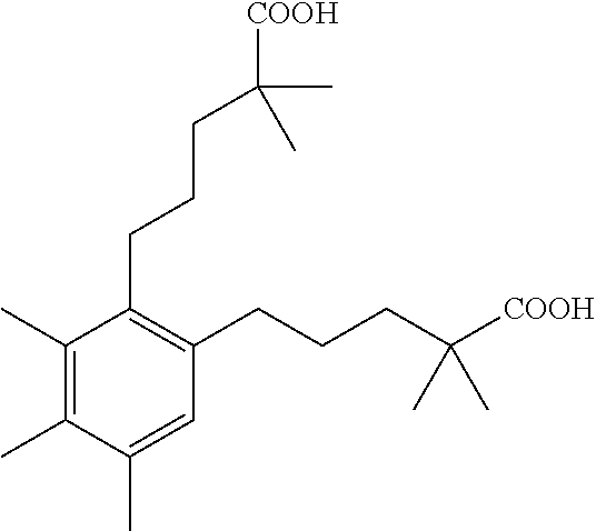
C1(CCCC([COOH])(C)C)=C(CCCC([COOH])(C)C)C=C(C)C(C)=C1C
